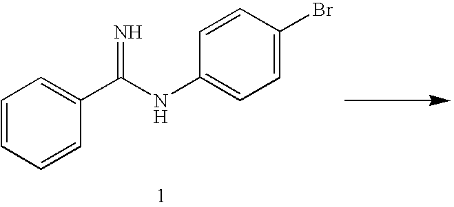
C1=CC=CC(C(NC2=CC=C(Br)C=C2)=N)=C1
